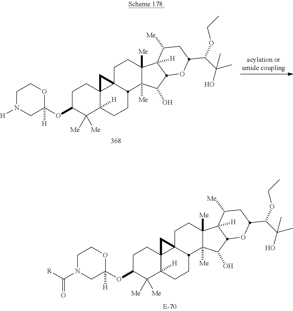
C1N([H])CC([H])(OC2C([Me])([Me])C3([H])C4(CC2)C2(C4)CCC4([Me])C([Me])(C(O)C5C4([H])C([Me])CC(C(OCC)C(O)(C)C)O5)C2CC3)OC1.C1N(C([R])=O)CC([H])(OC2C([Me])([Me])C3([H])C4(CC2)C2(C4)CCC4([Me])C([Me])(C(O)C5C4([H])C([Me])CC(C(OCC)C(O)(C)C)O5)C2CC3)OC1
